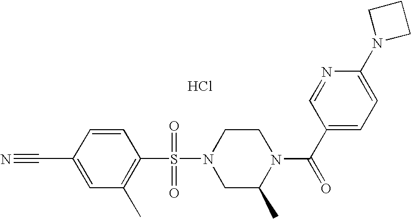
C1=CC(C#N)=CC(C)=C1S(N1CC(C)N(C(C2=CC=C(N3CCC3)N=C2)=O)CC1)(=O)=O.Cl
